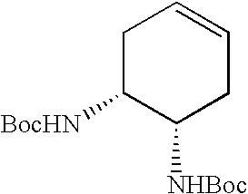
C1C([BocHN])C([NHBoc])CC=C1
